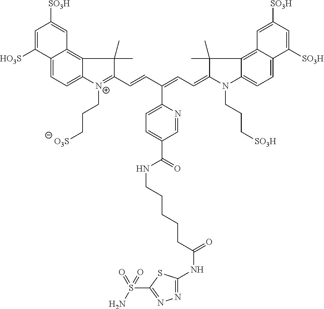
C12=CC=C3C(=C1C=C([SO3H])C=C2[HO3S])C(C)(C)C(C=CC(=CC=C1N(CCC[SO3H])C2=CC=C4C(=C2C1(C)C)C=C([SO3H])C=C4[SO3H])C1=CC=C(C(NCCCCCC(=O)NC2=NN=C(S(=O)(N)=O)S2)=O)C=N1)=[N+]3CCC[O3S]
